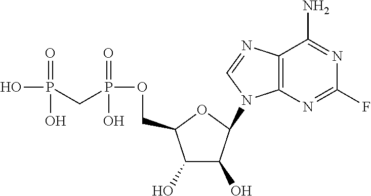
C1(O)C(O)C(N2C3=C(C(N)=NC(F)=N3)N=C2)OC1COP(CP(O)(=O)O)(=O)O
